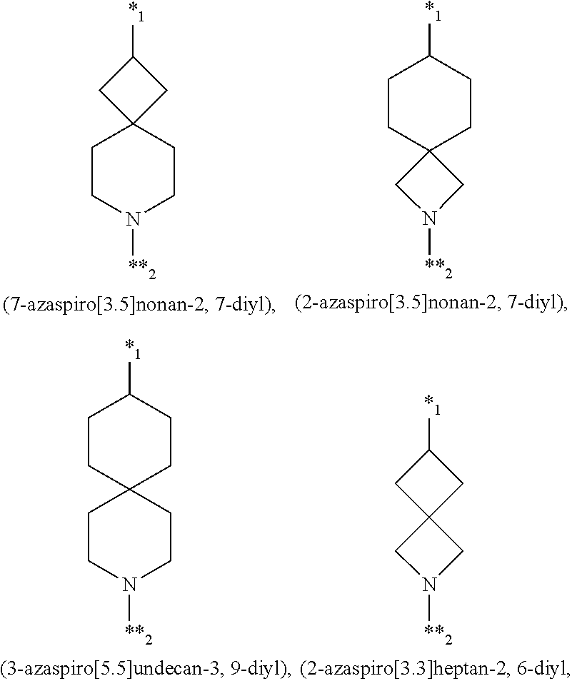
[*1]C1CC2(C1)CCN([**2])CC2.[*1]C1CCC2(CC1)CN([**2])C2.[*1]C1CCC2(CCN([**2])CC2)CC1.[*1]C1CC2(CN([**2])C2)C1
